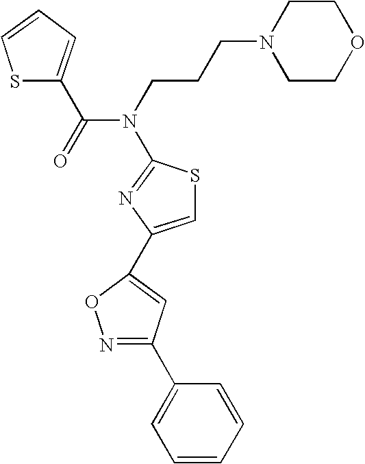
N1(CCCN(C(=O)C2=CC=CS2)C2=NC(C3=CC(C4=CC=CC=C4)=NO3)=CS2)CCOCC1
